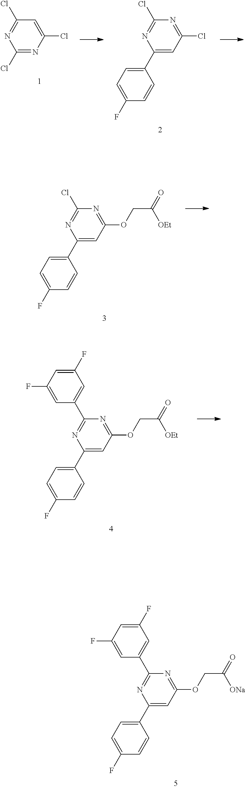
C1=C(F)C=C(F)C=C1C1=NC(C2=CC=C(F)C=C2)=CC(OCC([ONa])=O)=N1.C1=C(F)C=C(F)C=C1C1=NC(C2=CC=C(F)C=C2)=CC(OCC([OEt])=O)=N1.C1(Cl)=NC(Cl)=NC(Cl)=C1.C1(C2=CC=C(F)C=C2)=CC(Cl)=NC(Cl)=N1.C1(C2=CC=C(F)C=C2)=CC(OCC([OEt])=O)=NC(Cl)=N1
